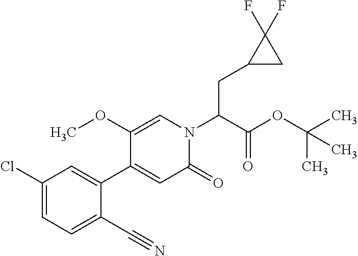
C(C(N1C=C(OC)C(C2=CC(Cl)=CC=C2C#N)=CC1=O)C(OC(C)(C)C)=O)C1CC1(F)F
